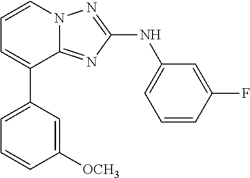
C1=CN2C(=NC(NC3=CC=CC(F)=C3)=N2)C(C2=CC=CC([OCH3])=C2)=C1
